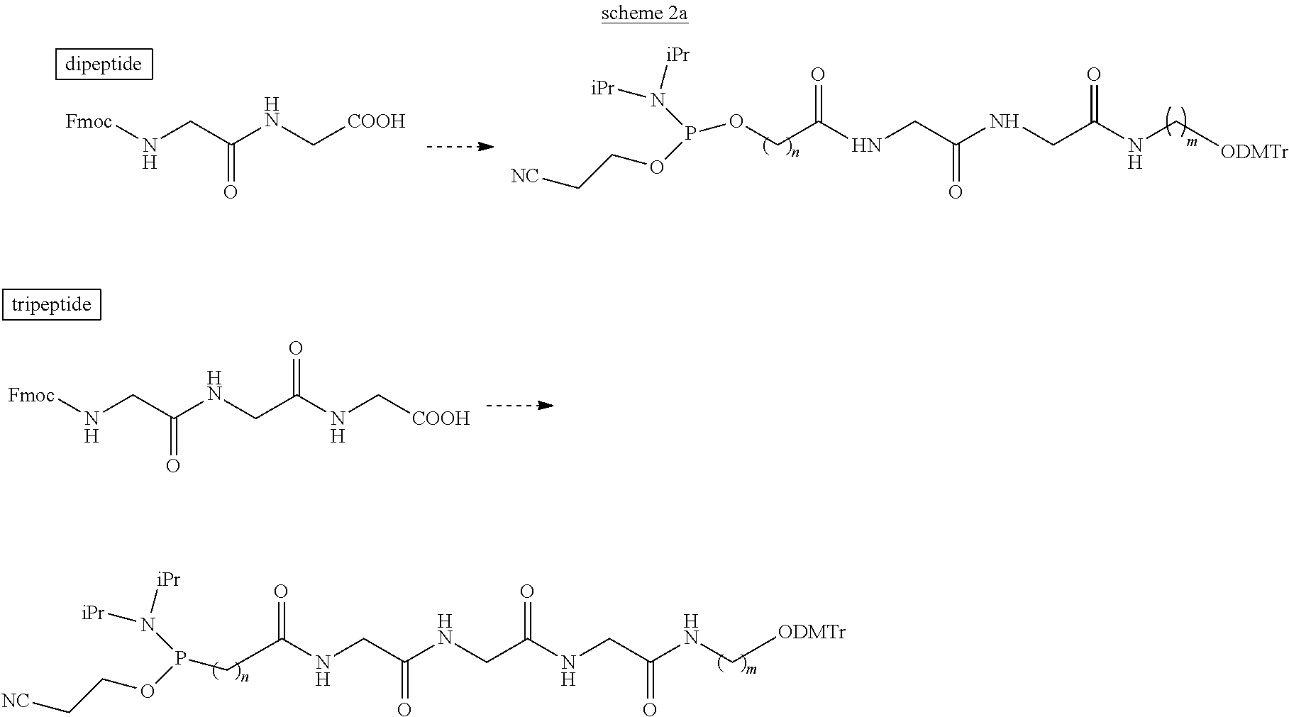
N(CC(NCC(NCC(NC[ODMTr])=O)=O)=O)C(CP(N([iPr])[iPr])OCC[NC])=O.N(CC(NCC(NC[COOH])=O)=O)[Fmoc].N(CC(NC[COOH])=O)[Fmoc].N(CC(NCC(NC[ODMTr])=O)=O)C(COP(N([iPr])[iPr])OCC[NC])=O
